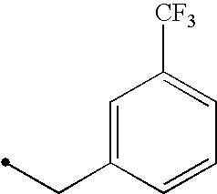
C1=CC(CC)=CC([CF3])=C1
